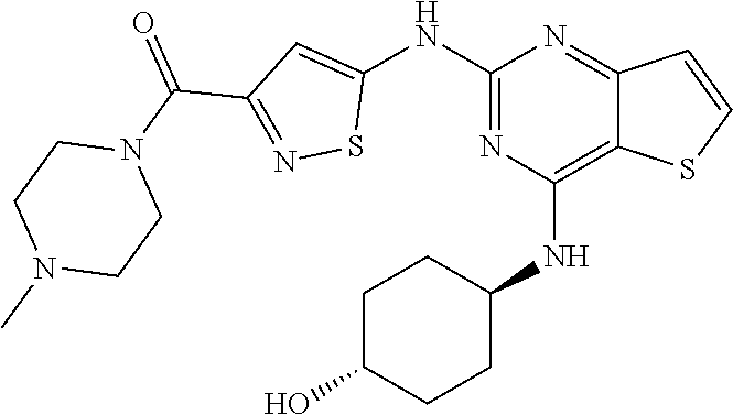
C1(NC2=CC(C(=O)N3CCN(C)CC3)=NS2)=NC(NC2CCC(O)CC2)=C2C(=N1)C=CS2
